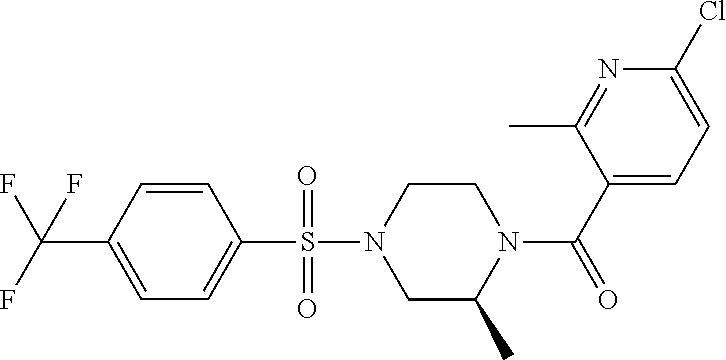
C1=CC(C(F)(F)F)=CC=C1S(N1CC(C)N(C(C2=CC=C(Cl)N=C2C)=O)CC1)(=O)=O
